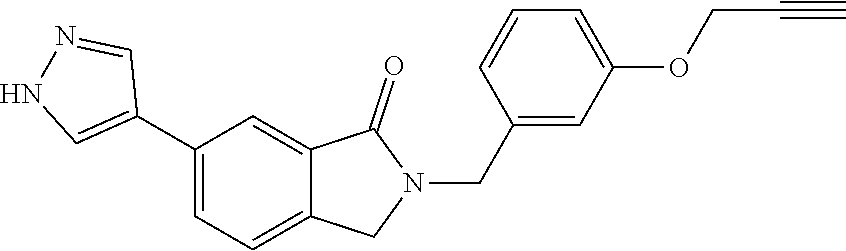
C1(C2=CNN=C2)=CC=C2C(=C1)C(=O)N(CC1=CC(OCC#C)=CC=C1)C2
